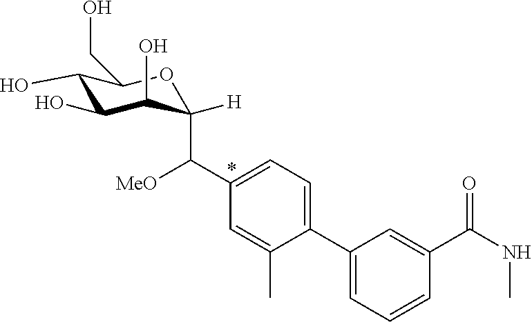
C1(O)C(O)C(O)C(C(C2=CC=C(C3=CC=CC(C(NC)=O)=C3)C(C)=C2)[MeO])([H])OC1CO
